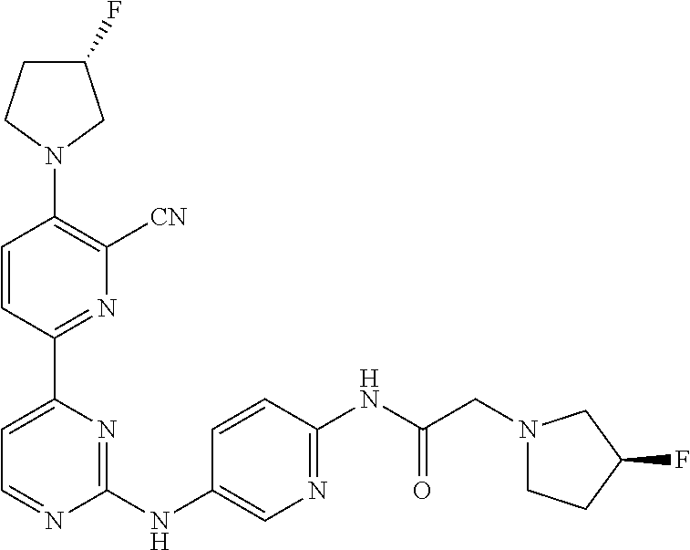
C1=CC(C2=CC=NC(NC3=CN=C(NC(=O)CN4CCC(F)C4)C=C3)=N2)=NC([CN])=C1N1CC(F)CC1
